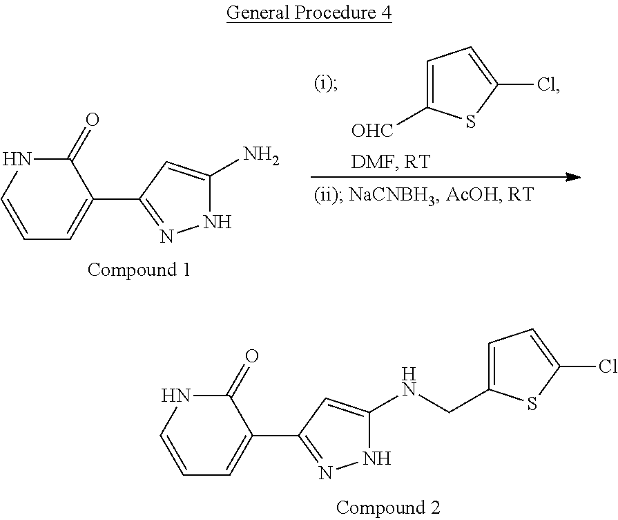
C1=C([OHC])SC(Cl)=C1.C1=CNC(=O)C(C2=NNC(N)=C2)=C1.C1=CNC(=O)C(C2=NNC(NCC3=CC=C(Cl)S3)=C2)=C1
